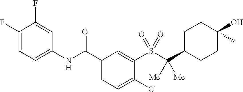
C1(F)=CC=C(NC(C2=CC=C(Cl)C(S(=O)(=O)C(C3CCC(O)(C)CC3)([Me])[Me])=C2)=O)C=C1F
